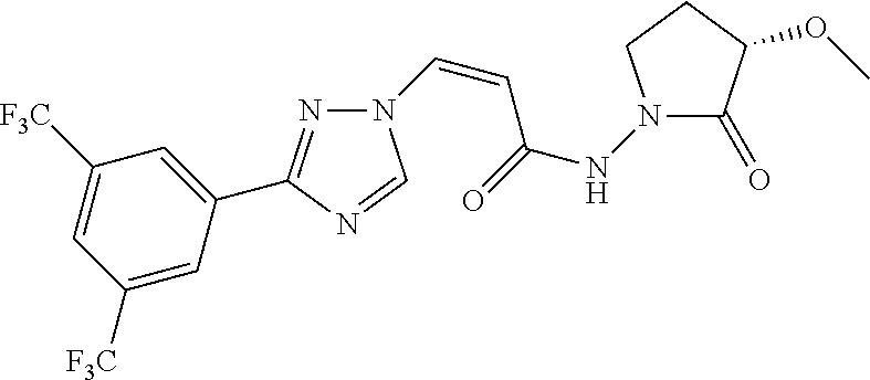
N1=C(C2=CC([F3C])=CC([F3C])=C2)N=CN1C=CC(NN1C(=O)C(OC)CC1)=O
